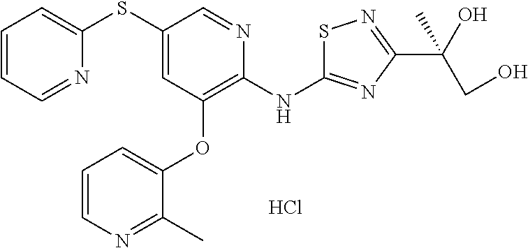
C1=CC=NC(SC2=CC(OC3=CC=CN=C3C)=C(NC3=NC(C(O)(CO)C)=NS3)N=C2)=C1.Cl
